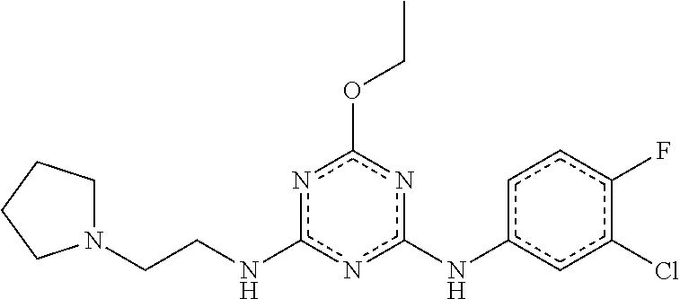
n1c(Nc2cc(Cl)c(F)cc2)nc(OCC)nc1NCCN1CCCC1
